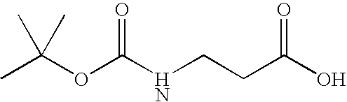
CC(OC(NCCC(O)=O)=O)(C)C
